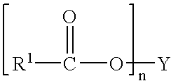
[R1]C(=O)O[Y]
